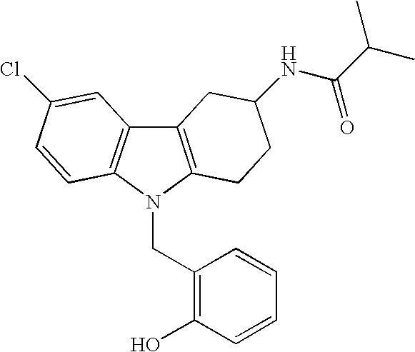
C12=C(N(CC3=C(O)C=CC=C3)C3=C1C=C(Cl)C=C3)CCC(NC(C(C)C)=O)C2
